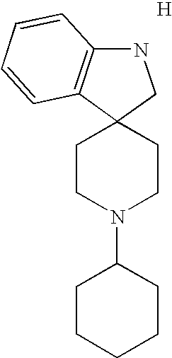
C12(CCN(C3CCCCC3)CC1)CNC1=C2C=CC=C1.[H]
